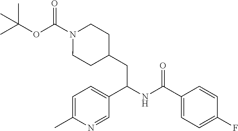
CC(OC(N1CCC(CC(NC(C2=CC=C(F)C=C2)=O)C2=CC=C(C)N=C2)CC1)=O)(C)C
